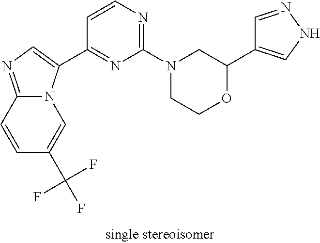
C12=NC=C(C3=NC(N4CCOC(C5=CNN=C5)C4)=NC=C3)N1C=C(C(F)(F)F)C=C2
